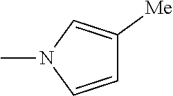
CN1C=CC([Me])=C1
